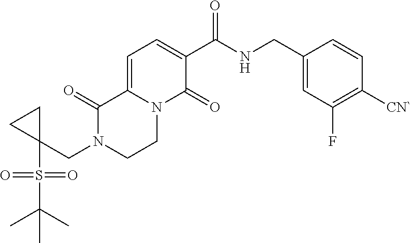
C1(S(C(C)(C)C)(=O)=O)(CN2CCN3C(=CC=C(C(NCC4=CC(F)=C([CN`])C=C4)=O)C3=O)C2=O)CC1
